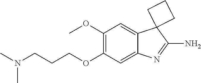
C1(OC)=C(OCCCN(C)C)C=C2C(=C1)C1(C(N)=N2)CCC1
